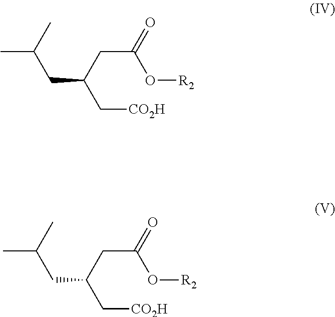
C(CC(C[CO2H])CC(=O)O[R2])(C)C.C(CC(C[CO2H])CC(=O)O[R2])(C)C
